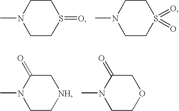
C1S(=O)CCN(C)C1.C1S(=O)(=O)CCN(C)C1.C1[NH]CC(=O)N(C)C1.C1OCC(=O)N(C)C1
